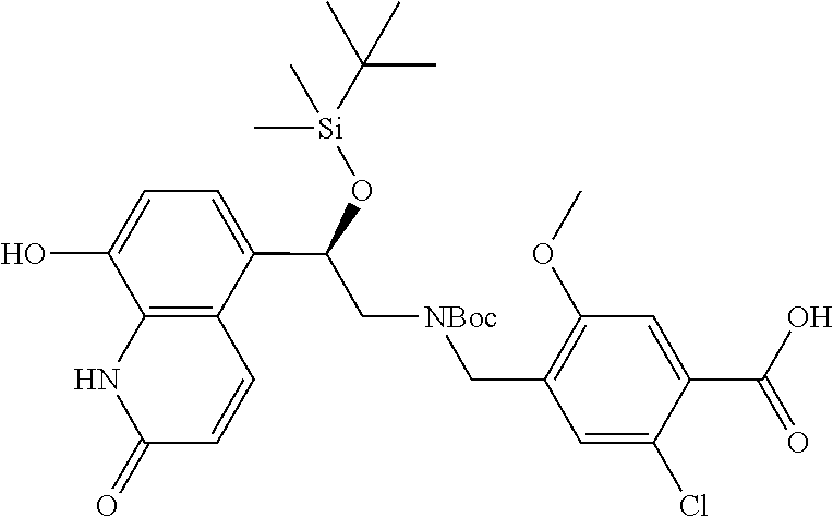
C12=C(C(C(O[Si](C(C)(C)C)(C)C)C[NBoc]CC3=C(OC)C=C(C(O)=O)C(Cl)=C3)=CC=C1O)C=CC(=O)N2
